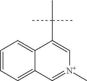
C1=CC=C2C(=C1)C(C(C)(C)C)=C[N+](C)=C2
